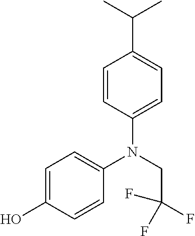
C1=CC(N(CC(F)(F)F)C2=CC=C(O)C=C2)=CC=C1C(C)C
